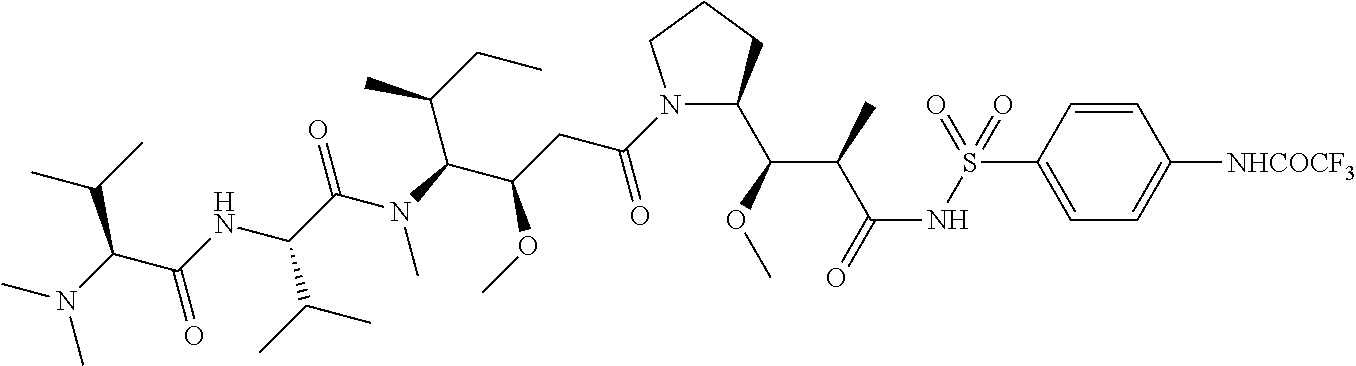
N1(C(=O)CC(OC)C(C(C)CC)N(C)C(=O)C(C(C)C)NC(=O)C(C(C)C)N(C)C)C(C(C(C(NS(=O)(C2=CC=C([NHCOCF3])C=C2)=O)=O)C)OC)CCC1
